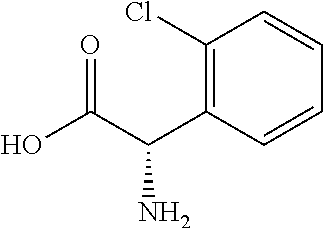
C1(Cl)=C(C(C(O)=O)N)C=CC=C1
